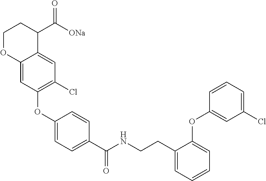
C12=CC(OC3=CC=C(C(NCCC4=CC=CC=C4OC4=CC(Cl)=CC=C4)=O)C=C3)=C(Cl)C=C1C(C([ONa])=O)CCO2
